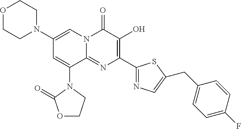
O1CCN(C2=CN3C(=NC(C4=NC=C(CC5=CC=C(F)C=C5)S4)=C(O)C3=O)C(N3C(=O)OCC3)=C2)CC1
